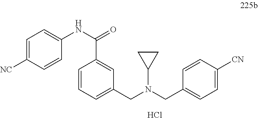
C1=CC=C(CN(CC2=CC=C([CN])C=C2)C2CC2)C=C1C(NC1=CC=C([NC])C=C1)=O.Cl
